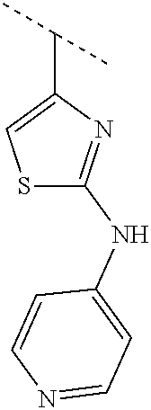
S1C(NC2=CC=NC=C2)=NC(C(C)C)=C1
